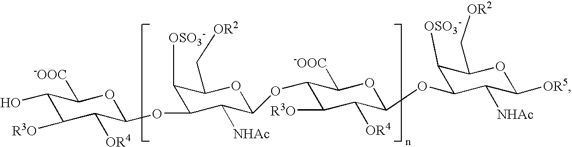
C1(O)C([R3O])C([OR4])C(OC2C([OSO3-])C(C[OR2])OC(OC3C([R3O])C([OR4])C(OC4C([OSO3-])C(C[OR2])OC([OR5])C4[NHAc])OC3[-OOC])C2[NHAc])OC1[-OOC]
